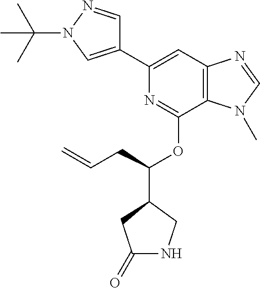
C1(C2=CC3=C(C(OC(CC=C)C4CNC(=O)C4)=N2)N(C)C=N3)=CN(C(C)(C)C)N=C1
